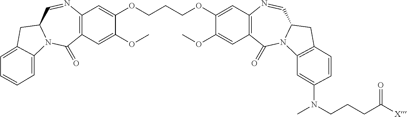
C12=C(C=C(OC)C(OCCCOC3=CC4=C(C=C3OC)C(=O)N3C(C=N4)CC4=C3C=C(N(C)CCCC([X])=O)C=C4)=C1)C(=O)N1C(C=N2)CC2=CC=CC=C12
